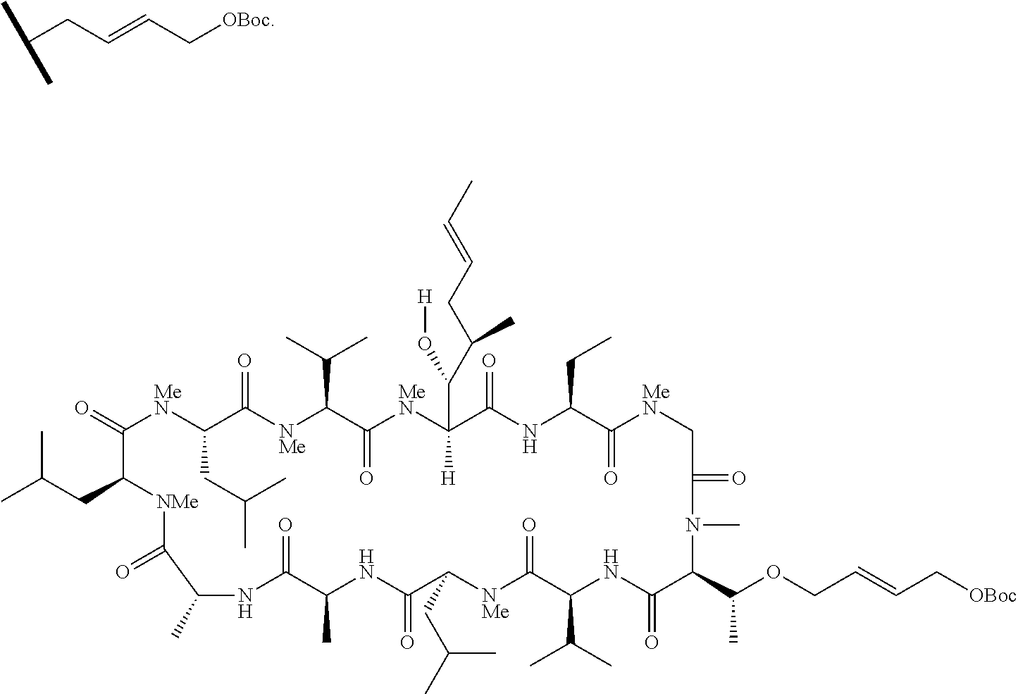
C(CC=CC[OBoc])(C)C.C1(=O)[MeN]C(CC(C)C)C(=O)[NMe]C(C(C)C)C(=O)[MeN]C(C(O[H])C(CC=CC)C)([H])C(=O)NC(CC)C(=O)[MeN]CC(=O)N(C)C(C(OCC=CC[OBoc])C)C(=O)NC(C(C)C)C(=O)[NMe]C(CC(C)C)C(=O)NC(C)C(=O)NC(C)C(=O)[NMe]C1CC(C)C
